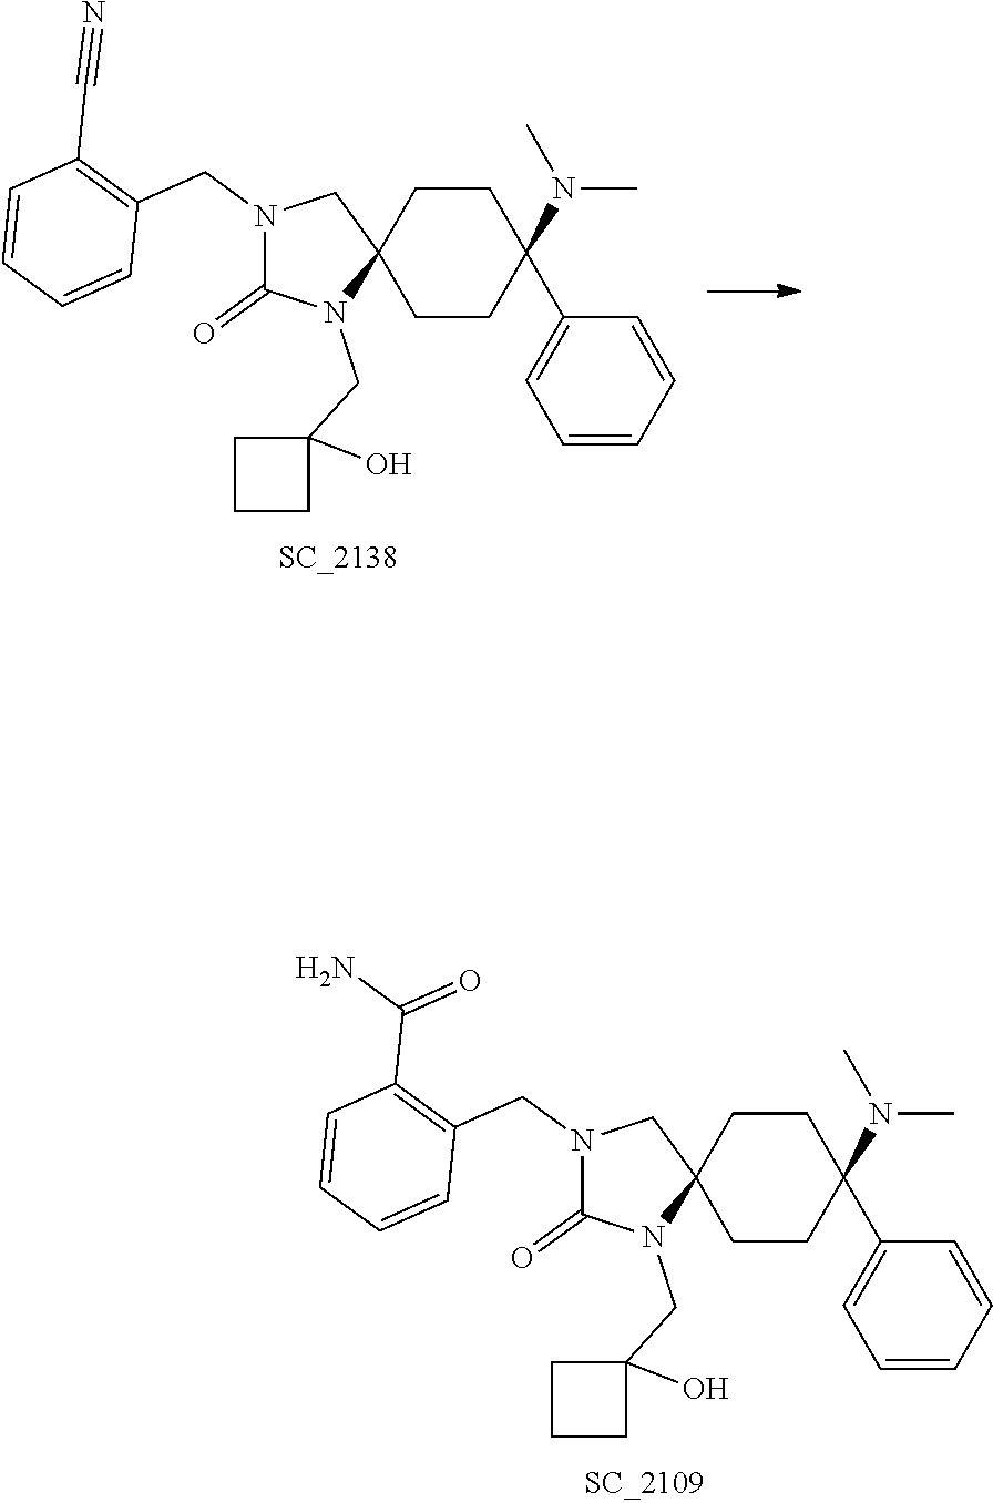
N1(CC2=C(C#N)C=CC=C2)C(=O)N(CC2(O)CCC2)C2(C1)CCC(N(C)C)(C1=CC=CC=C1)CC2.N1(CC2=C(C(N)=O)C=CC=C2)C(=O)N(CC2(O)CCC2)C2(C1)CCC(N(C)C)(C1=CC=CC=C1)CC2
